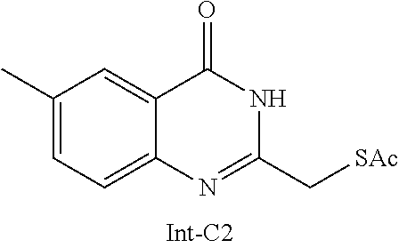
C1(C)=CC=C2C(=C1)C(=O)NC(C[SAc])=N2
